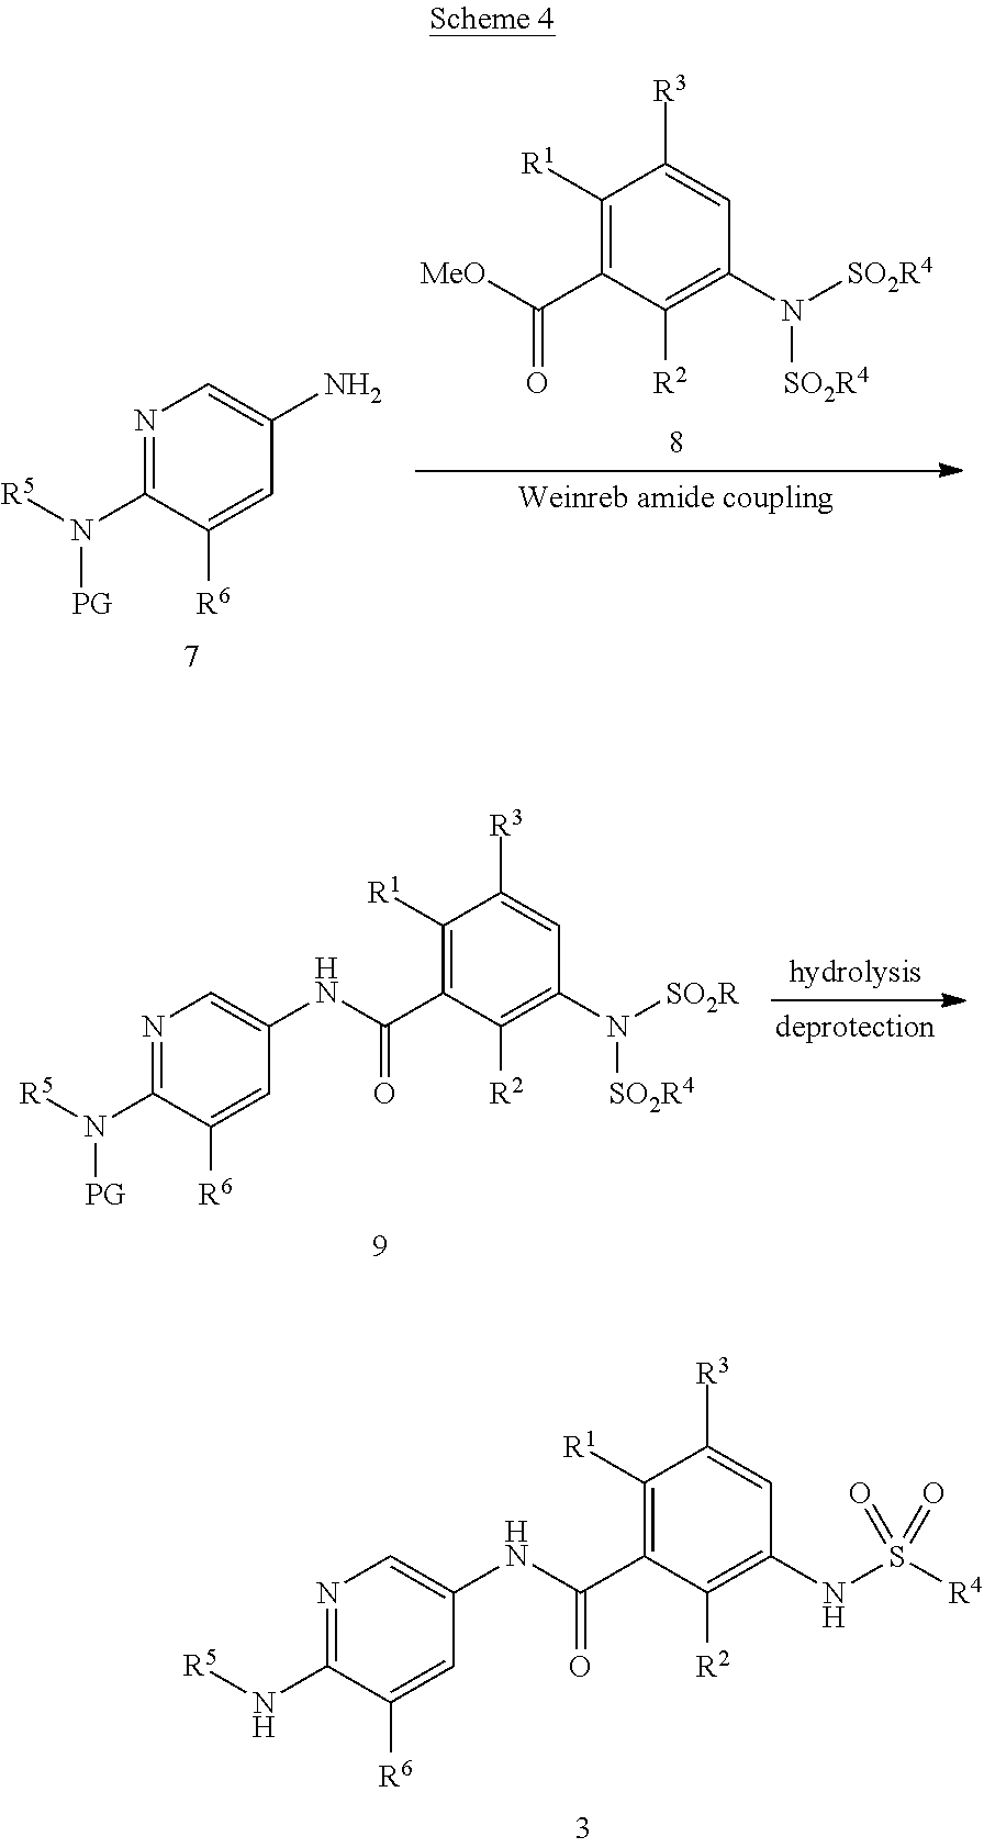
C1([R1])=C(C([MeO])=O)C([R2])=C(N([SO2R4])[SO2R4])C=C1[R3].N1=C(N([R5])[PG])C([R6])=CC(N)=C1.C1([R1])=C(C(NC2=CN=C(N([R5])[PG])C([R6])=C2)=O)C([R2])=C(N([SO2R])[SO2R4])C=C1[R3].C1([R1])=C(C(NC2=CN=C(N[R5])C([R6])=C2)=O)C([R2])=C(NS([R4])(=O)=O)C=C1[R3]
